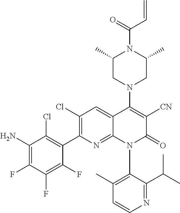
ClC1=C(C2=C(Cl)C=C3C(=N2)N(C2=C(C)C=CN=C2C(C)C)C(=O)C([CN])=C3N2CC(C)N(C(=O)C=C)C(C)C2)C(F)=C(F)C(F)=C1N
